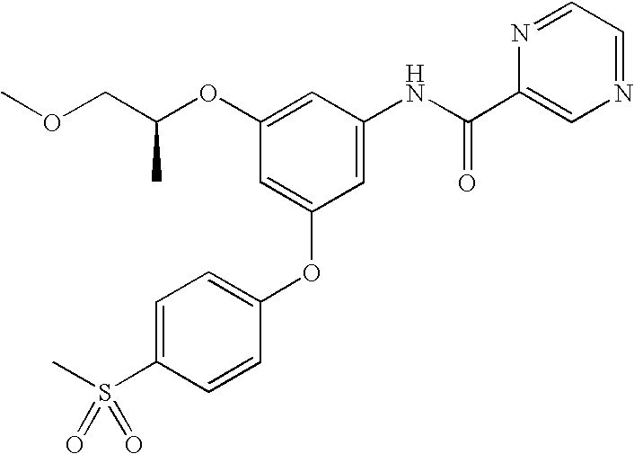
COCC(OC1=CC(NC(C2=CN=CC=N2)=O)=CC(OC2=CC=C(S(C)(=O)=O)C=C2)=C1)C
